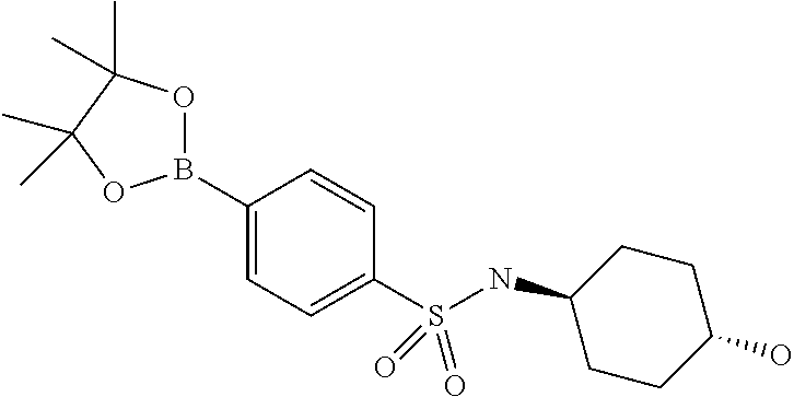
C1(B2OC(C)(C)C(C)(C)O2)=CC=C(S(NC2CCC(O)CC2)(=O)=O)C=C1
